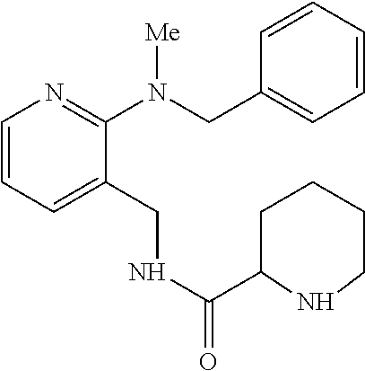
C1=CC=C(CNC(=O)C2NCCCC2)C(N(CC2=CC=CC=C2)[Me])=N1
